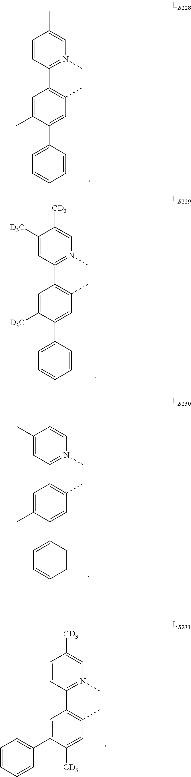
C1=C([D3C])C(C2=CC=CC=C2)=CC(C)=C1C1=N(C)C=C([CD3])C([D3C])=C1.C1=CC(C2=C(C)C=C([CD3])C(C3=CC=CC=C3)=C2)=N(C)C=C1[CD3].C1=C(C)C(C2=CC=CC=C2)=CC(C)=C1C1=N(C)C=C(C)C=C1.C1=C(C)C(C2=CC=CC=C2)=CC(C)=C1C1=N(C)C=C(C)C(C)=C1
